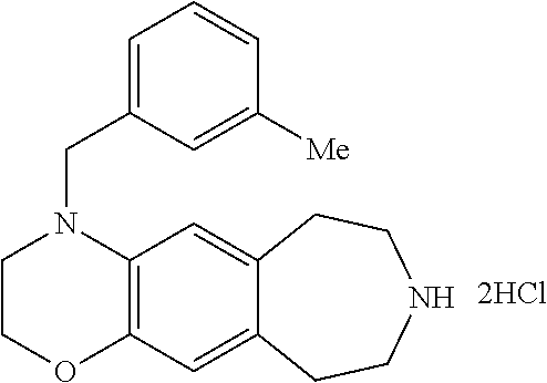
C12=C(C=C3C(=C1)CCNCC3)OCCN2CC1=CC=CC([Me])=C1
